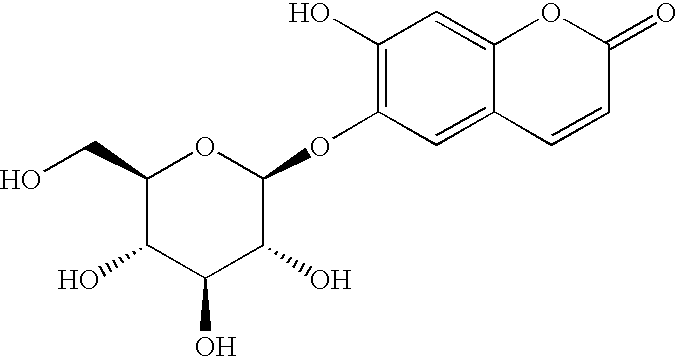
C1(CO)C(O)C(O)C(O)C(OC2=C(O)C=C3C(=C2)C=CC(=O)O3)O1
